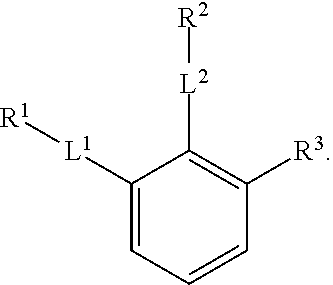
C1([L1][R1])=CC=CC([R3])=C1[L2][R2]
